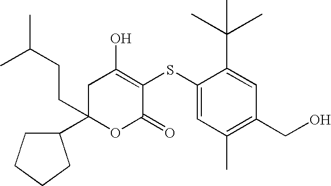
O1C(=O)C(SC2=CC(C)=C(CO)C=C2C(C)(C)C)=C(O)CC1(CCC(C)C)C1CCCC1
